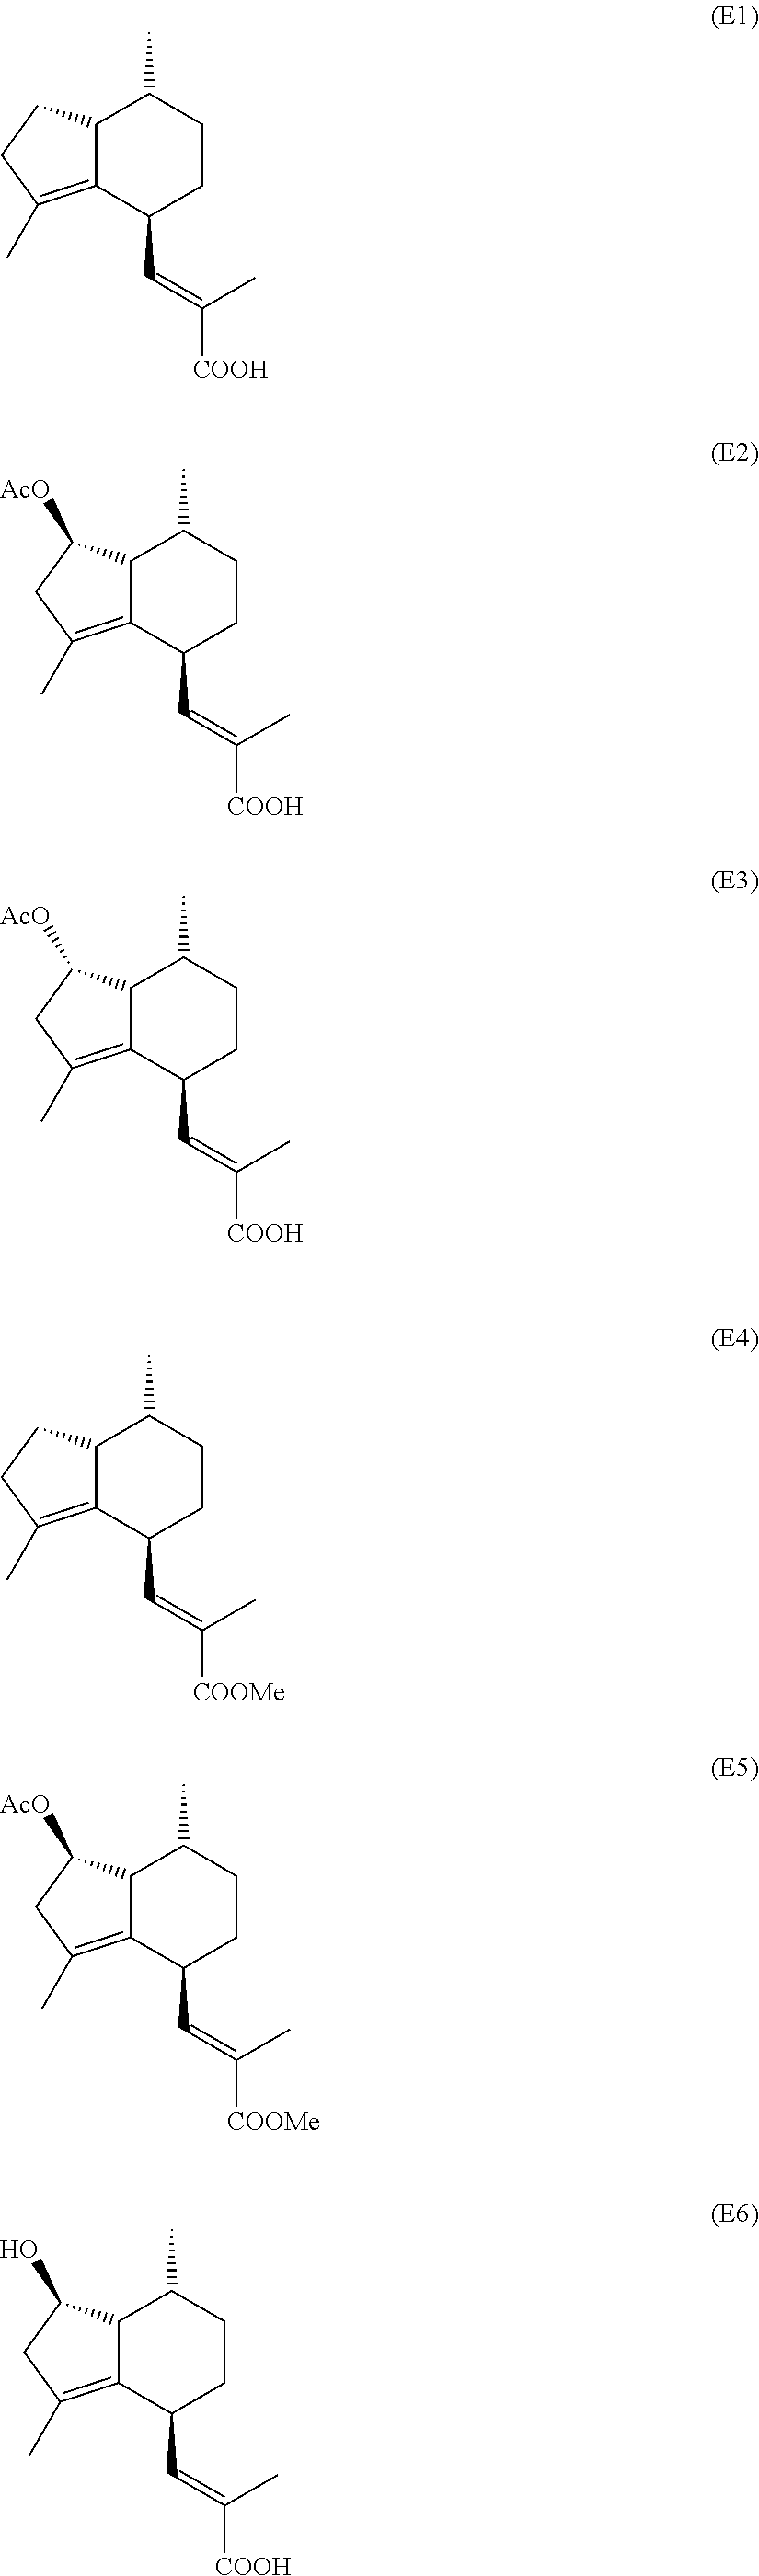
C12C(=C(C)CC1)C(C=C(C)[COOH])CCC2C.C12C(=C(C)CC1[AcO])C(C=C(C)[COOH])CCC2C.C12C(=C(C)CC1[AcO])C(C=C(C)[COOH])CCC2C.C12C(=C(C)CC1)C(C=C(C)[COOMe])CCC2C.C12C(=C(C)CC1[AcO])C(C=C(C)[COOMe])CCC2C.C12C(=C(C)CC1O)C(C=C(C)[COOH])CCC2C
